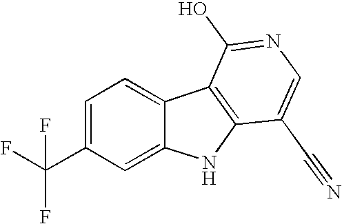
C1=C(C(F)(F)F)C=C2C(=C1)C1=C(N2)C(C#N)=CN=C1O
